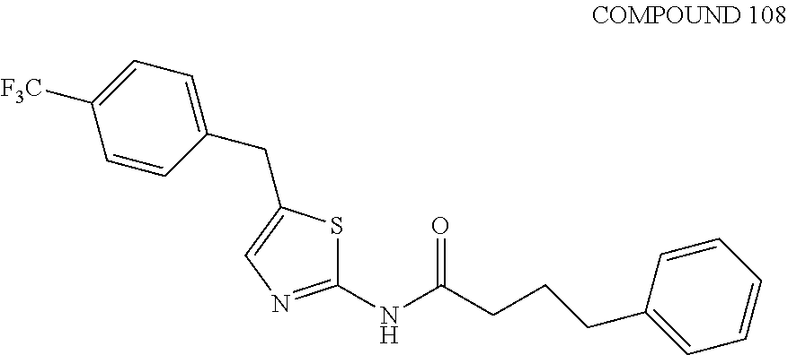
C1(NC(=O)CCCC2=CC=CC=C2)=NC=C(CC2=CC=C([F3C])C=C2)S1
